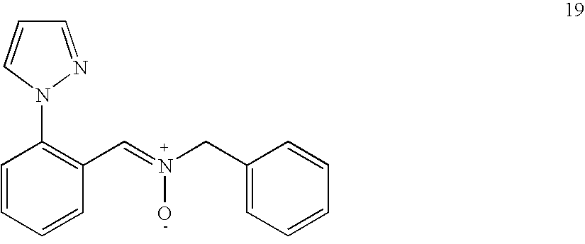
C1=CC=CC(C=N(CC2=CC=CC=C2)O)=C1N1N=CC=C1
